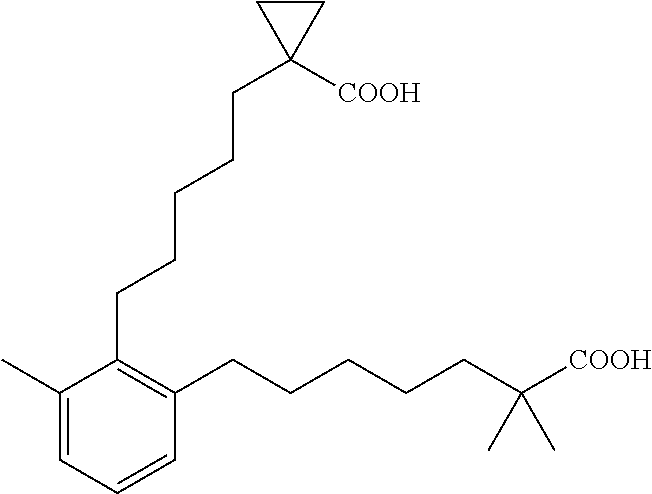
C1(C)=CC=CC(CCCCCC([COOH])(C)C)=C1CCCCCC1([COOH])CC1
